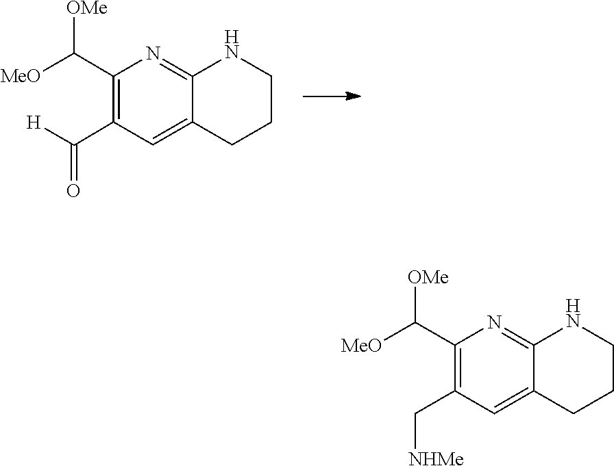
C12=CC(C(=O)[H])=C(C([MeO])[OMe])N=C1NCCC2.C1(C[NHMe])=C(C([MeO])[OMe])N=C2C(=C1)CCCN2
